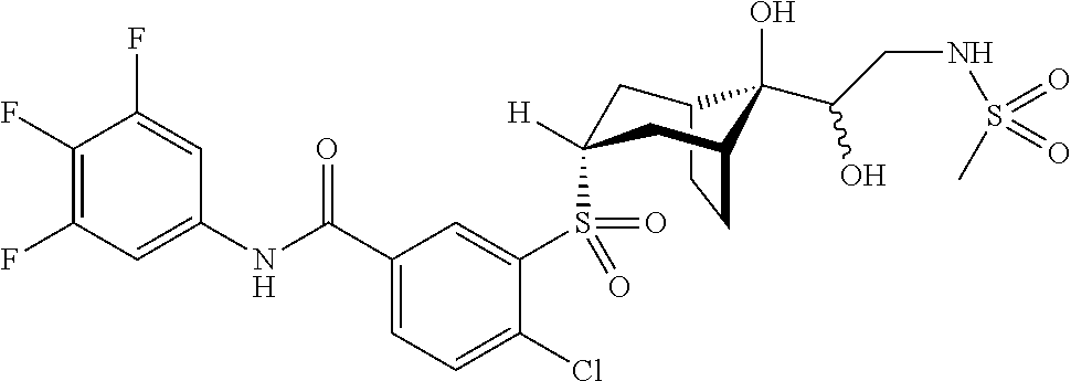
C12CCC(CC(S(C3=CC(C(NC4=CC(F)=C(F)C(F)=C4)=O)=CC=C3Cl)(=O)=O)([H])C1)C2(O)C(CNS(=O)(C)=O)O
